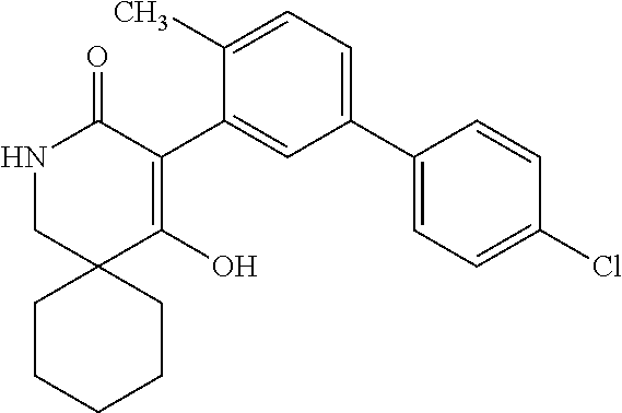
C1(C2=CC(C3=CC=C(Cl)C=C3)=CC=C2C)=C(O)C2(CNC1=O)CCCCC2
